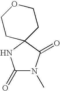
C1(=O)N(C)C(=O)C2(N1)CCOCC2
